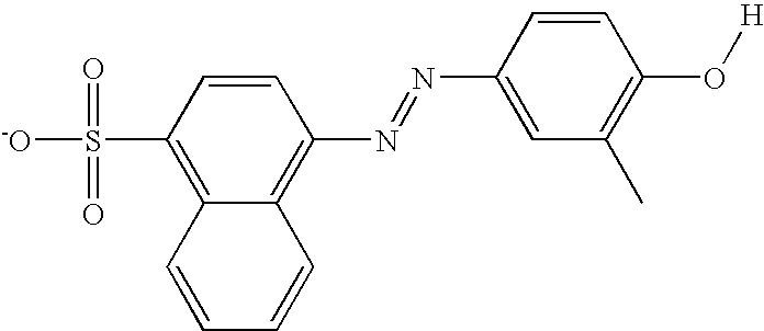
C1(S(=O)(=O)[-O])=C2C(=C(N=NC3=CC(C)=C(O[H])C=C3)C=C1)C=CC=C2
